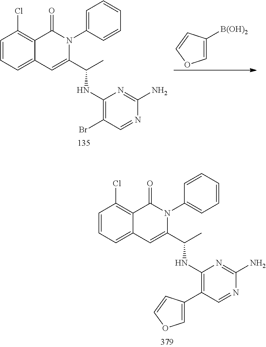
C1=CC=C2C(=C1Cl)C(=O)N(C1=CC=CC=C1)C(C(C)NC1=C(C3=COC=C3)C=NC(N)=N1)=C2.C1=CC=C2C(=C1Cl)C(=O)N(C1=CC=CC=C1)C(C(C)NC1=C(Br)C=NC(N)=N1)=C2.C1=C([B(OH)2])C=CO1
